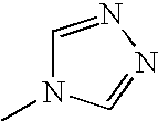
C1=NN=CN1C
